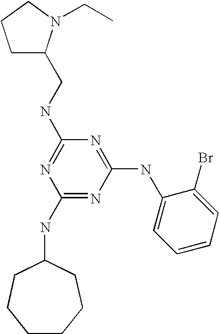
C(NC1=NC(NC2CCCCCC2)=NC(NC2=CC=CC=C2Br)=N1)C1CCCN1CC
